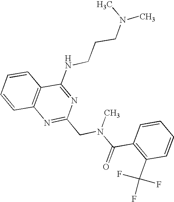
C1=CC2=C(C=C1)C(NCCCN(C)C)=NC(CN(C(C1=C(C(F)(F)F)C=CC=C1)=O)C)=N2
